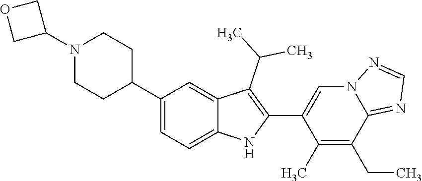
C1(C2CCN(C3COC3)CC2)=CC=C2C(=C1)C(C(C)C)=C(C1=CN3C(=NC=N3)C(CC)=C1C)N2
